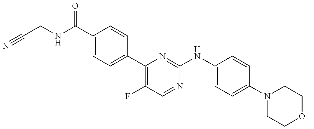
N1(C2=CC=C(NC3=NC(C4=CC=C(C(NCC#N)=O)C=C4)=C(F)C=N3)C=C2)CCOCC1
